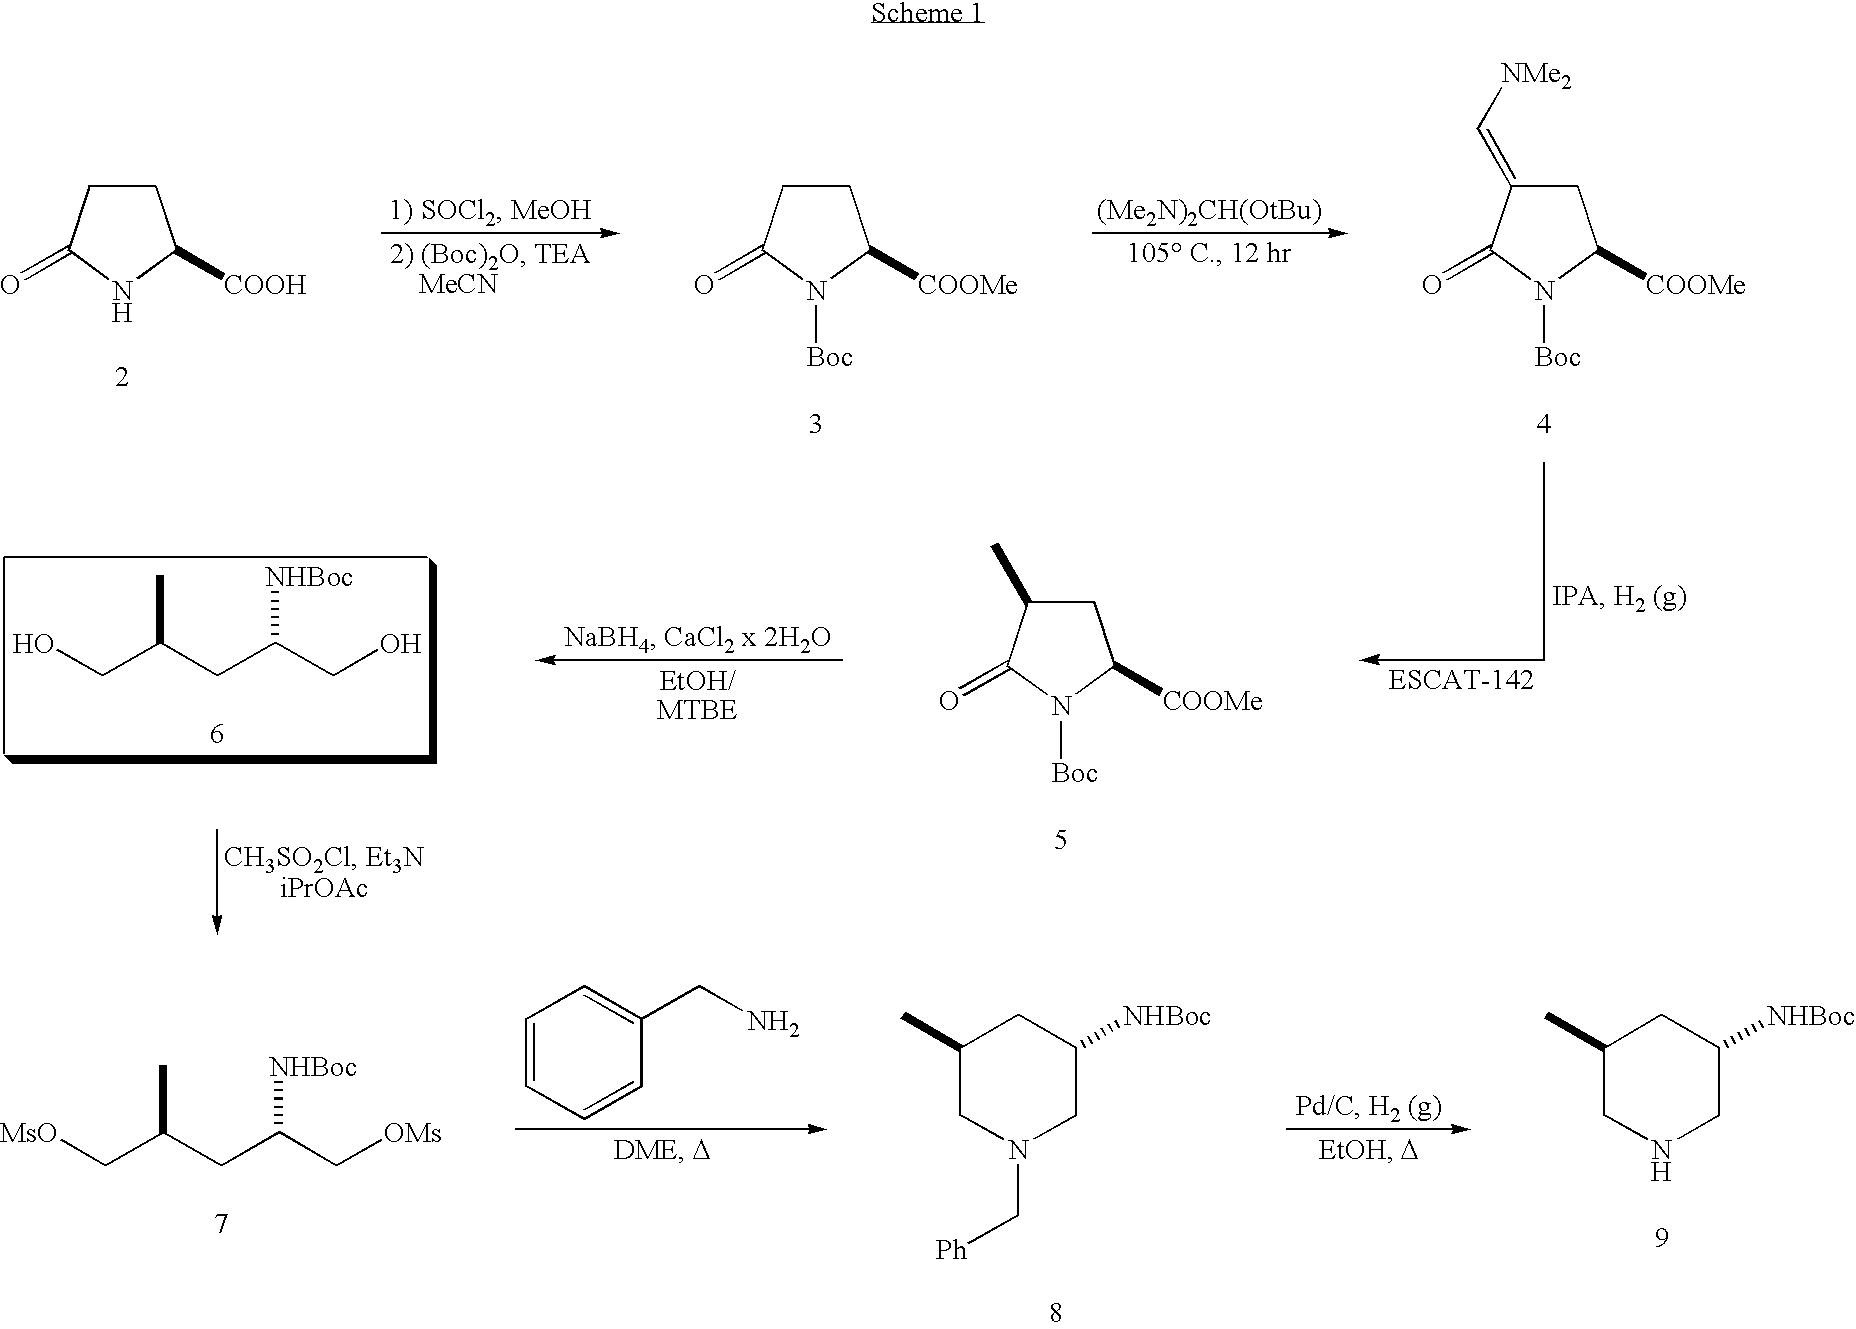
OCC(CC(CO)[NHBoc])C.C1C(C)C(=O)N([Boc])C1[COOMe].C1CC(=O)NC1[COOH].C1CC(=O)N([Boc])C1[COOMe].C1C(=C[NMe2])C(=O)N([Boc])C1[COOMe].C1=CC=CC(CN)=C1.C1(C)CNCC([NHBoc])C1.[MsO]CC(CC(C[OMs])[NHBoc])C.C1(C)CN(C[Ph])CC([NHBoc])C1
